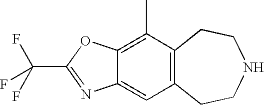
C12=C(CCNCC1)C=C1C(=C2C)OC(C(F)(F)F)=N1
